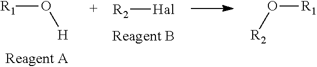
[R2][Hal].[R1]O[H].[R1]O[R2]
